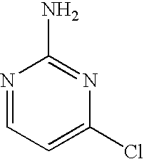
N1=CC=C(Cl)N=C1N
